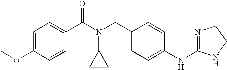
C1=C(OC)C=CC(C(N(CC2=CC=C(NC3=NCCN3)C=C2)C2CC2)=O)=C1
